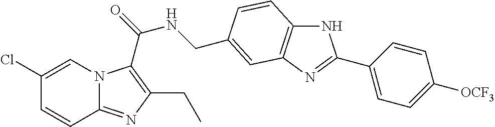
C1(Cl)=CN2C(=NC(CC)=C2C(=O)NCC2=CC3=C(NC(C4=CC=C([OCF3])C=C4)=N3)C=C2)C=C1
